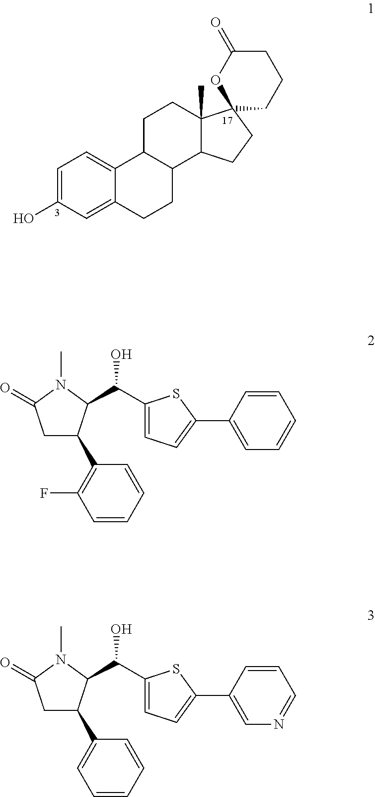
C1=C(O)C=C2C(=C1)C1C(CC2)C2C(C)(CC1)C1(CC2)CCCC(=O)O1.C1C(C2=C(F)C=CC=C2)C(C(C2=CC=C(C3=CC=CC=C3)S2)O)N(C)C1=O.C1C(C2=CC=CC=C2)C(C(C2=CC=C(C3=CN=CC=C3)S2)O)N(C)C1=O
